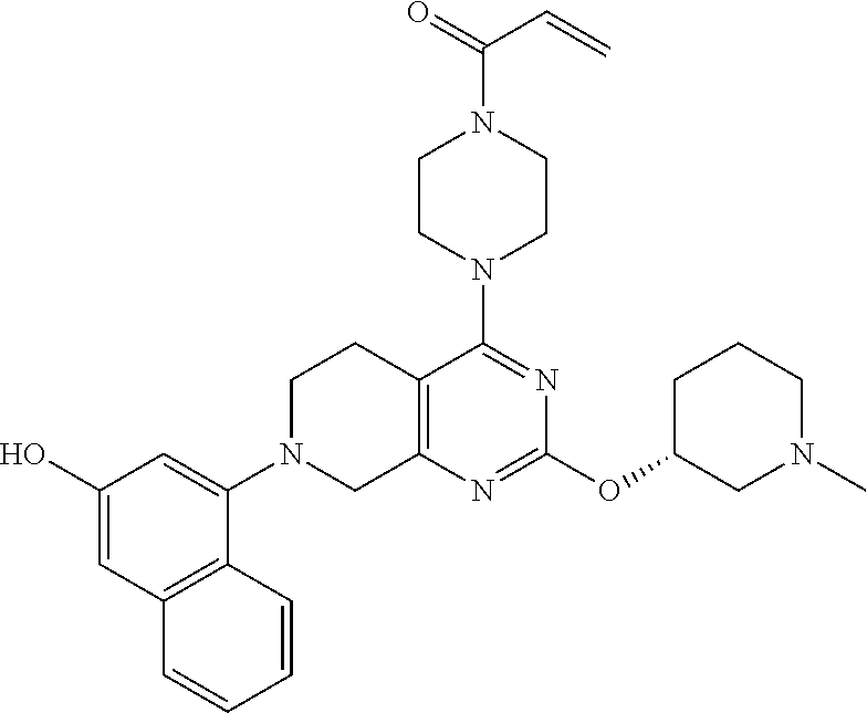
C1(O)=CC2=C(C(N3CC4=C(CC3)C(N3CCN(C(=O)C=C)CC3)=NC(OC3CN(C)CCC3)=N4)=C1)C=CC=C2
